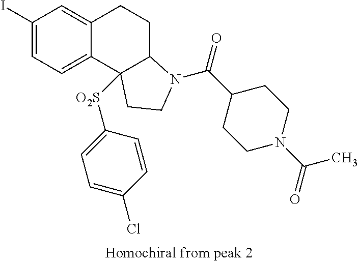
C1(I)=CC=C2C(=C1)CCC1C2([O2S]C2=CC=C(Cl)C=C2)CCN1C(C1CCN(C(=O)C)CC1)=O
